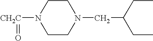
N1([CH2C]=O)CCN(CC(CC)CC)CC1
